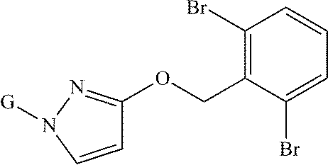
C1=CN([G])N=C1OCC1=C(Br)C=CC=C1Br
